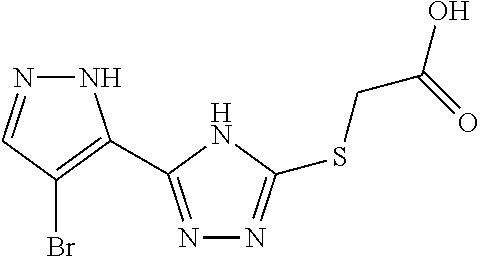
N1=C(C2=C(Br)C=NN2)NC(SCC(O)=O)=N1
